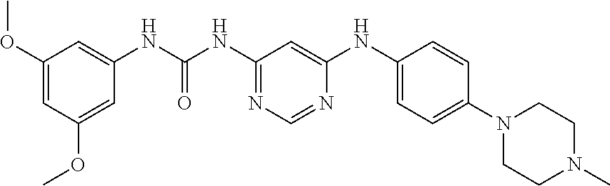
C1(OC)=CC(OC)=CC(NC(=O)NC2=NC=NC(NC3=CC=C(N4CCN(C)CC4)C=C3)=C2)=C1
